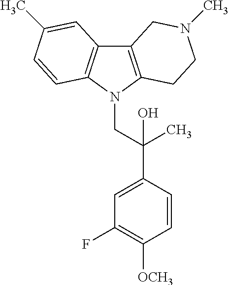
C12=C(N(CC(C3=CC(F)=C([OCH3])C=C3)(C)O)C3=C1C=C(C)C=C3)CCN(C)C2
